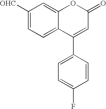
C1([OHC])=CC=C2C(=C1)OC(=O)C=C2C1=CC=C(F)C=C1
